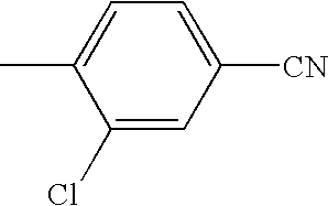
C1(Cl)=CC([CN])=CC=C1C
